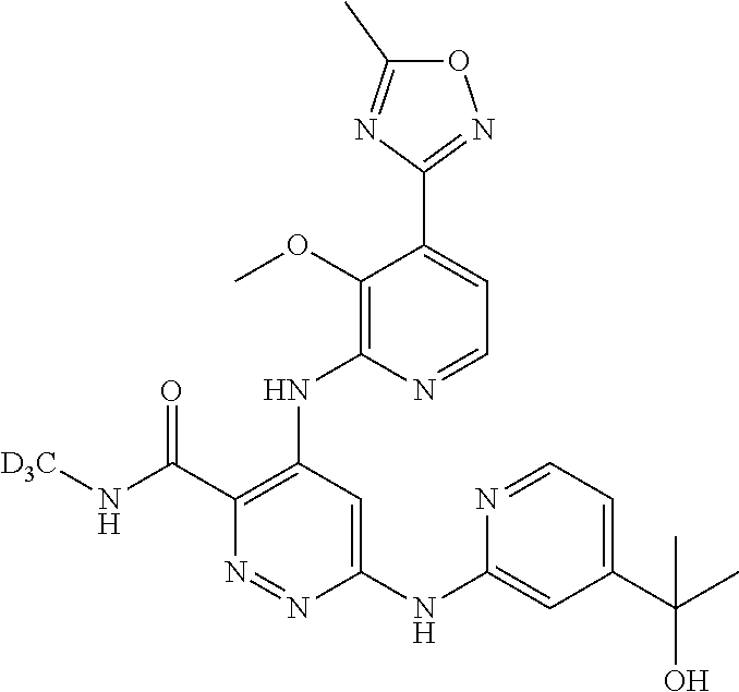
O1C(C)=NC(C2=CC=NC(NC3=C(C(N[D3C])=O)N=NC(NC4=CC(C(C)(O)C)=CC=N4)=C3)=C2OC)=N1
